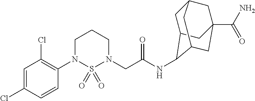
C1=C(Cl)C=CC(N2S(=O)(=O)N(CC(NC3C4CC5CC(C(N)=O)(CC3C5)C4)=O)CCC2)=C1Cl
